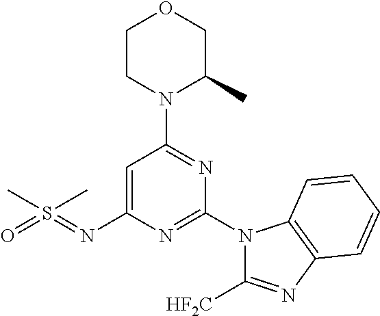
O1CCN(C2=NC(N3C([HF2C])=NC4=C3C=CC=C4)=NC(N=S(=O)(C)C)=C2)C(C)C1
